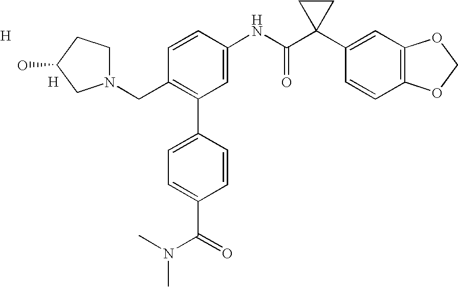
C1=CC(NC(C2(C3=CC4=C(C=C3)OCO4)CC2)=O)=CC(C2=CC=C(C(=O)N(C)C)C=C2)=C1CN1CCC(O)C1.[H].[H]
